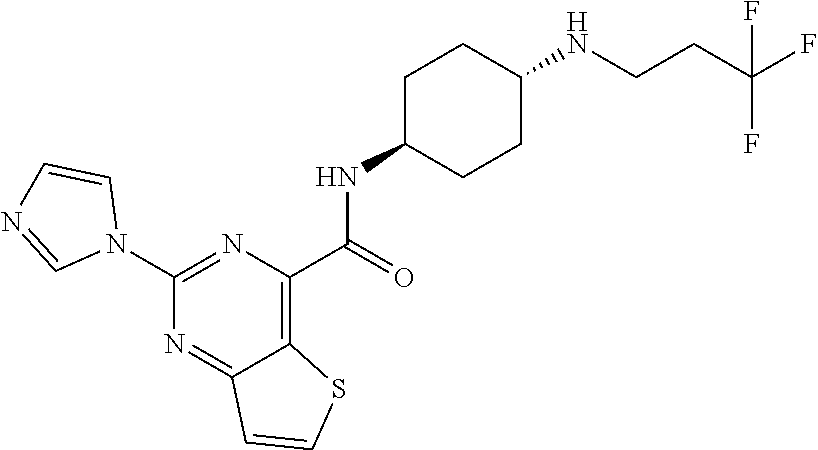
C1(N2C=CN=C2)=NC(C(=O)NC2CCC(NCCC(F)(F)F)CC2)=C2C(=N1)C=CS2
